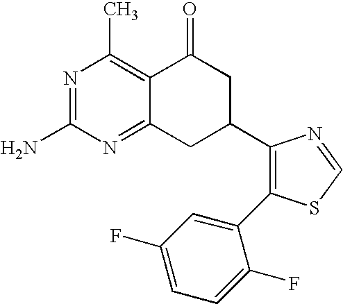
C1(C2CC(=O)C3=C(C)N=C(N)N=C3C2)=C(C2=CC(F)=CC=C2F)SC=N1
